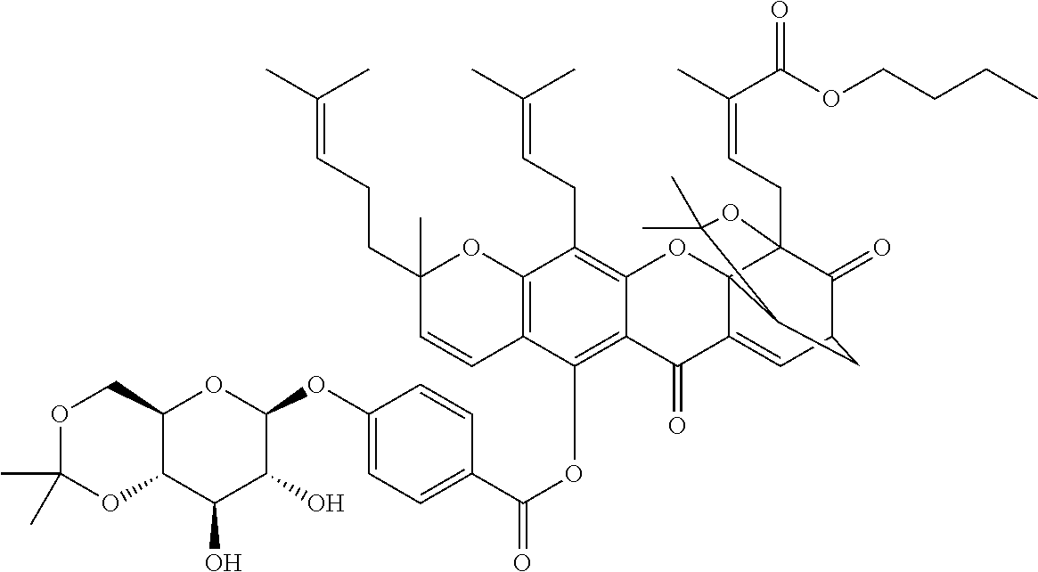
C12=C(OC(C3=CC=C(OC4C(O)C(O)C5C(O4)COC(C)(C)O5)C=C3)=O)C3=C(C(CC=C(C)C)=C1OC14C(=CC5C(=O)C1(CC=C(C)C(=O)OCCCC)OC(C)(C)C4C5)C2=O)OC(C)(CCC=C(C)C)C=C3
